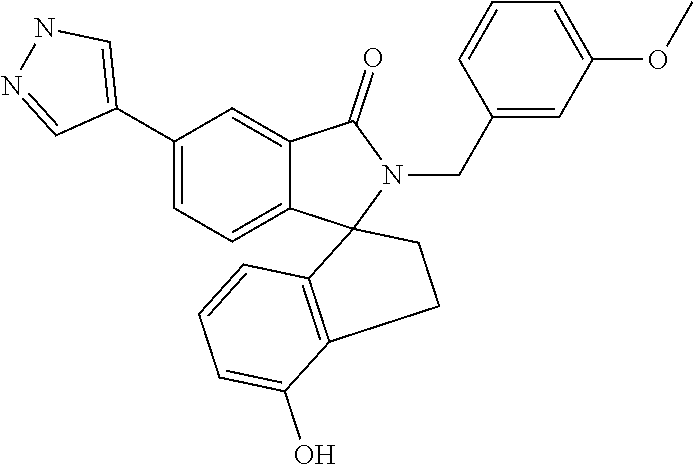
C1(C2=CNN=C2)=CC=C2C(=C1)C(=O)N(CC1=CC(OC)=CC=C1)C21C2=C(CC1)C(O)=CC=C2
